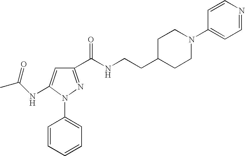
N(C1=CC(C(NCCC2CCN(C3=CC=NC=C3)CC2)=O)=NN1C1=CC=CC=C1)C(C)=O
